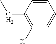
C1=CC(CC)=C(Cl)C=C1
